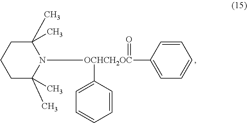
C1CC(C)(C)N([OCHCH2OC](C2=CC=CC=C2)(=O)C2=CC=CC=C2)C(C)(C)C1
